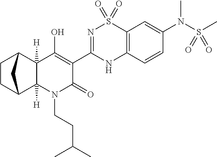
C1(O)=C(C2=NS(=O)(=O)C3=C(N2)C=CC(N(S(C)(=O)=O)C)=C3)C(=O)N(CCC(C)C)C2([H])C1([H])C1CCC2C1
